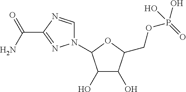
C1(O)C(O)C(COP(O)(=O)O)OC1N1C=NC(C(N)=O)=N1
